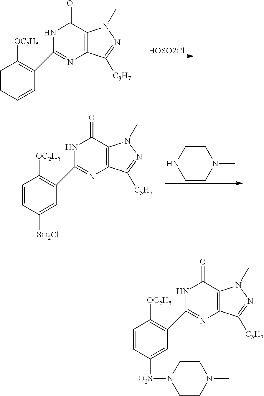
C1=CC=CC(C2=NC3=C(C(=O)N2)N(C)N=C3[C3H7])=C1[OC2H5].[HOSO2Cl].C1=CC([SO2Cl])=CC(C2=NC3=C(C(=O)N2)N(C)N=C3[C3H7])=C1[OC2H5].C1CNCCN1C.C1=CC([O2S]N2CCN(C)CC2)=CC(C2=NC3=C(C(=O)N2)N(C)N=C3[C3H7])=C1[OC2H5]
